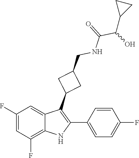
C(C(O)C1CC1)(NCC1CC(C2=C(C3=CC=C(F)C=C3)NC3=C(F)C=C(F)C=C23)C1)=O
